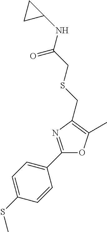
C1(SC)=CC=C(C2=NC(CSCC(NC3CC3)=O)=C(C)O2)C=C1
